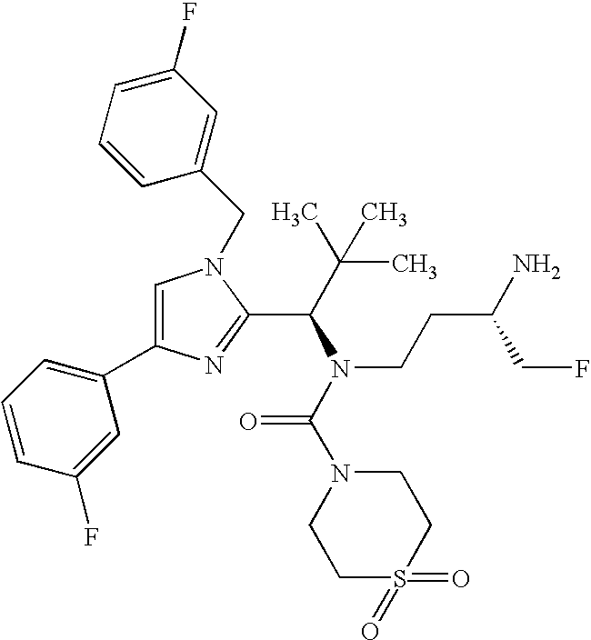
C1=C(C2=CC=CC(F)=C2)N=C(C(C(C)(C)C)N(C(N2CCS(=O)(=O)CC2)=O)CCC(N)CF)N1CC1=CC(F)=CC=C1
